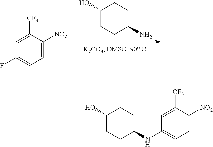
C1(NC2CCC(O)CC2)=CC=C([NO2])C([CF3])=C1.C1(O)CCC(N)CC1.C1(F)=CC=C([NO2])C([CF3])=C1
